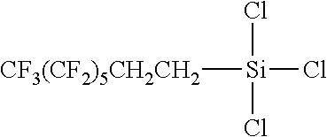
Cl[Si]([CF3(CF2)5CH2CH2])(Cl)Cl
